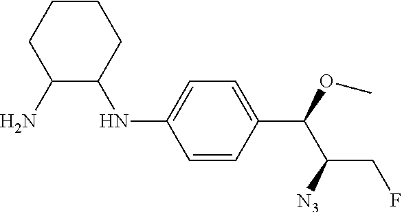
C1(C(C(CF)[N3])OC)=CC=C(NC2C(N)CCCC2)C=C1
